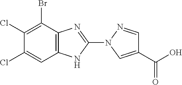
C1(Cl)=C(Br)C2=C(C=C1Cl)NC(N1C=C(C(O)=O)C=N1)=N2
